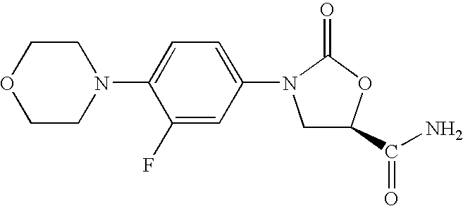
C1(F)=CC(N2CC(C(=O)N)OC2=O)=CC=C1N1CCOCC1
